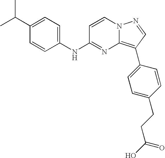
C1(C(C)C)=CC=C(NC2=NC3=C(C4=CC=C(CCC(O)=O)C=C4)C=NN3C=C2)C=C1
